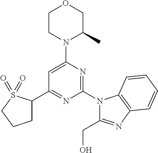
C1=C(N2C(C)COCC2)N=C(N2C(CO)=NC3=C2C=CC=C3)N=C1C1CCCS1(=O)=O
